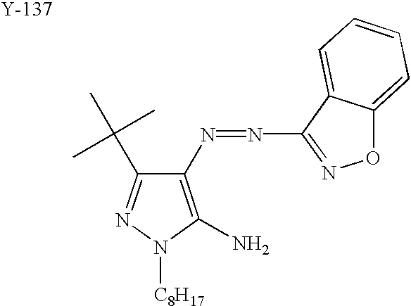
[C8H17]N1N=C(C(C)(C)C)C(N=NC2=NOC3=CC=CC=C32)=C1N.[Y]
